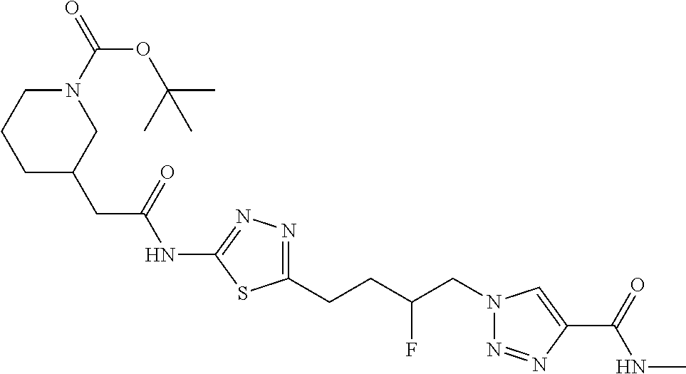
N1(C(OC(C)(C)C)=O)CCCC(CC(NC2=NN=C(CCC(CN3N=NC(C(=O)NC)=C3)F)S2)=O)C1
